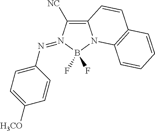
C12=C([NC])N(=NC3=CC=C([H3CO])C=C3)B(F)(F)N1C1=C(C=C2)C=CC=C1
